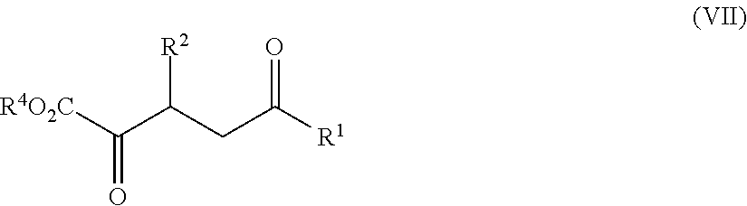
C(C(CC([R1])=O)[R2])([R4O2C])=O
